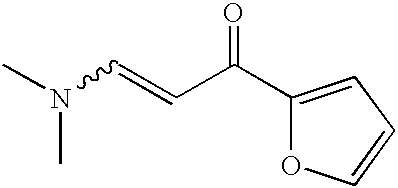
N(C=CC(C1=CC=CO1)=O)(C)C
